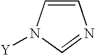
C1=CN([Y])C=N1
